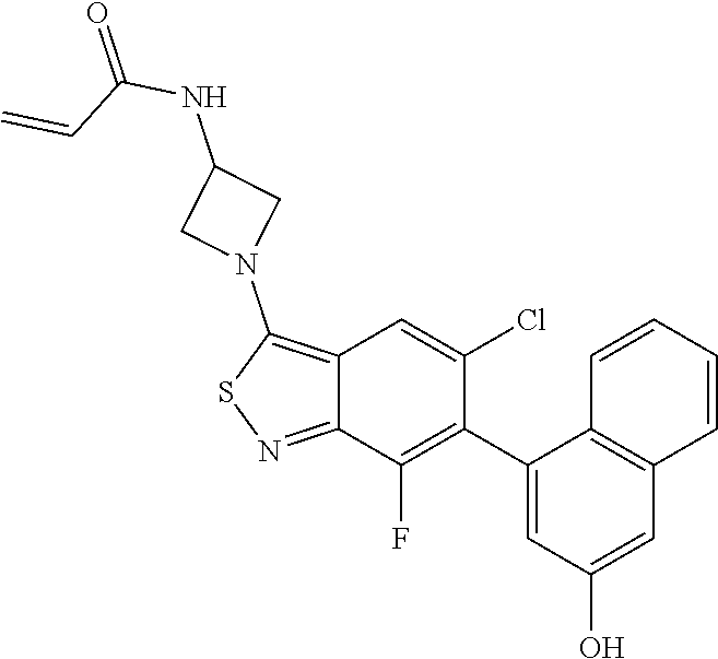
C1(C2=C(F)C3=NSC(N4CC(NC(=O)C=C)C4)=C3C=C2Cl)=CC(O)=CC2=C1C=CC=C2
